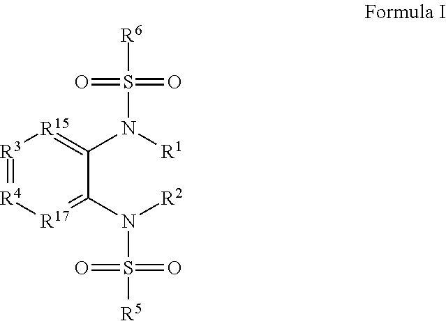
[R3]1=[R4][R17]=C(N([R2])S([R5])(=O)=O)C(N([R1])S([R6])(=O)=O)=[R15]1
